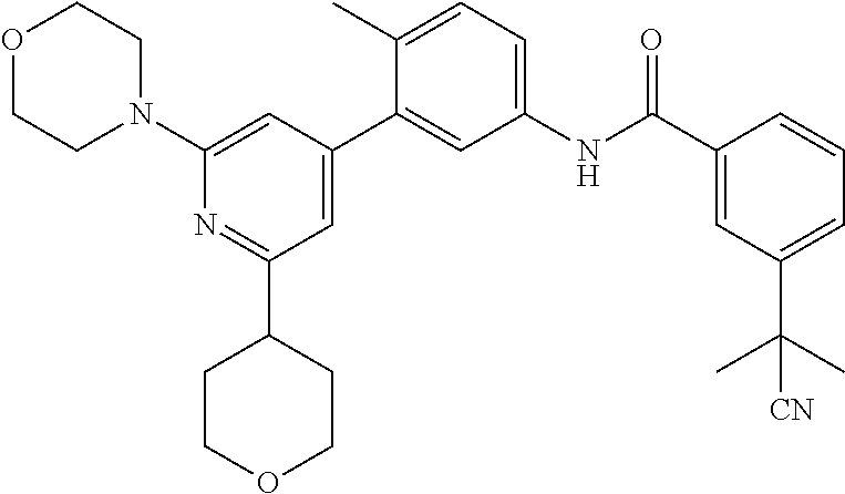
O1CCN(C2=CC(C3=CC(NC(C4=CC(C(C)(C)[CN])=CC=C4)=O)=CC=C3C)=CC(C3CCOCC3)=N2)CC1
